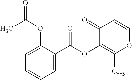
C1=C(C(OC2=C(C)OC=CC2=O)=O)C(OC(=O)C)=CC=C1
